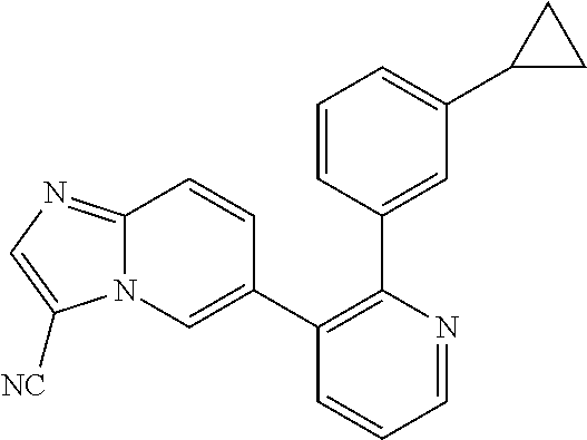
C1(C2=CN3C(=NC=C3[NC])C=C2)=C(C2=CC(C3CC3)=CC=C2)N=CC=C1
